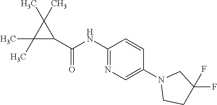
C1(C)(C)C(C(=O)NC2=NC=C(N3CCC(F)(F)C3)C=C2)C1(C)C
